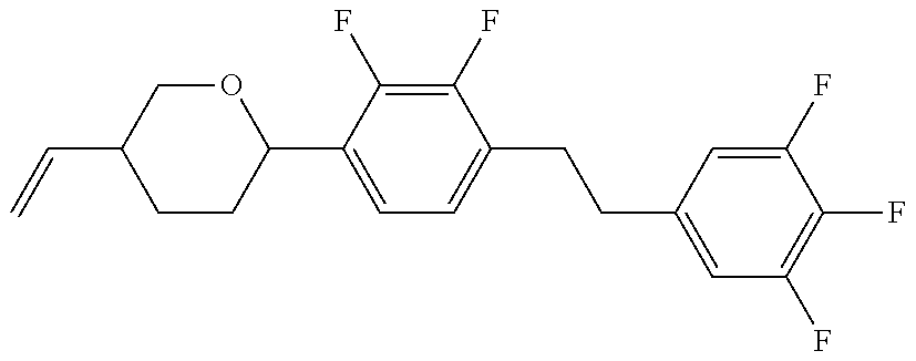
C1CC(C2=CC=C(CCC3=CC(F)=C(F)C(F)=C3)C(F)=C2F)OCC1C=C
